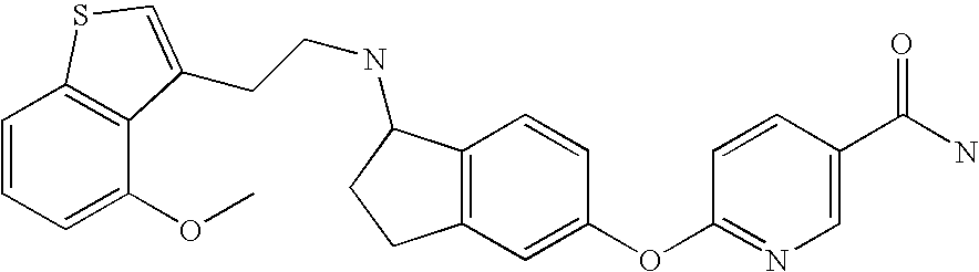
C1=CC(OC2=CC3=C(C=C2)C(NCCC2=CSC4=C2C(OC)=CC=C4)CC3)=NC=C1C(N)=O
